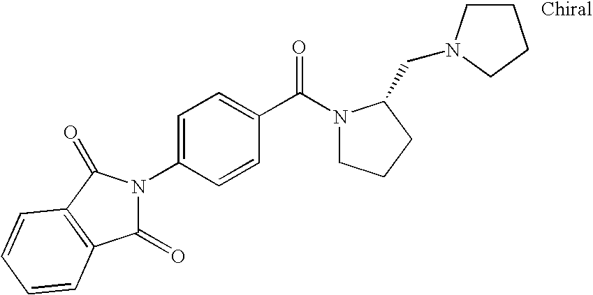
N1(C2=CC=C(C(=O)N3CCCC3CN3CCCC3)C=C2)C(=O)C2=C(C1=O)C=CC=C2
